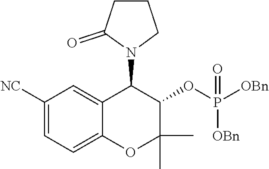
C1([NC])=CC=C2C(=C1)C(N1CCCC1=O)C(OP([OBn])([OBn])=O)C(C)(C)O2
